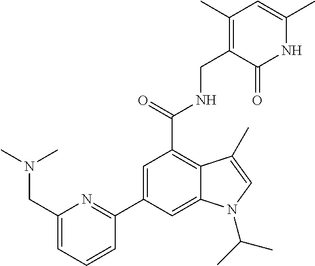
C1(C2=CC(C(NCC3=C(C)C=C(C)NC3=O)=O)=C3C(=C2)N(C(C)C)C=C3C)=NC(CN(C)C)=CC=C1
